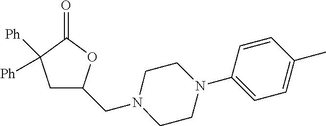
[Ph]C1([Ph])CC(CN2CCN(C3=CC=C(C)C=C3)CC2)OC1=O
